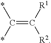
*C(*)=C([R2])[R1]
